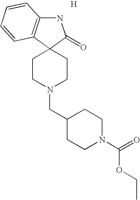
C1CN(CC2CCN(C(OCC)=O)CC2)CCC12C1=C(NC2=O)C=CC=C1.[H]
